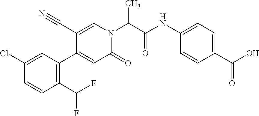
C1(Cl)=CC(C2=CC(=O)N(C(C(NC3=CC=C(C(O)=O)C=C3)=O)C)C=C2C#N)=C(C(F)F)C=C1
